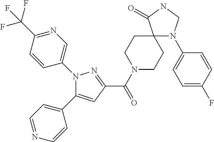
C(=O)(C1=NN(C2=CN=C(C(F)(F)F)C=C2)C(C2=CC=NC=C2)=C1)N1CCC2(CC1)N(C1=CC=C(F)C=C1)CNC2=O
